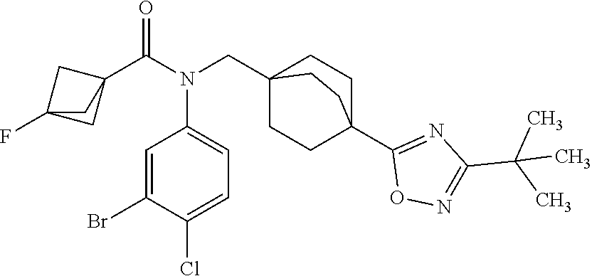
C12(F)CC(C(N(CC34CCC(C5=NC(C(C)(C)C)=NO5)(CC3)CC4)C3=CC=C(Cl)C(Br)=C3)=O)(C1)C2
